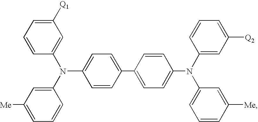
C1=CC(C2=CC=C(N(C3=CC([Q2])=CC=C3)C3=CC=CC([Me])=C3)C=C2)=CC=C1N(C1=CC([Me])=CC=C1)C1=CC([Q1])=CC=C1
